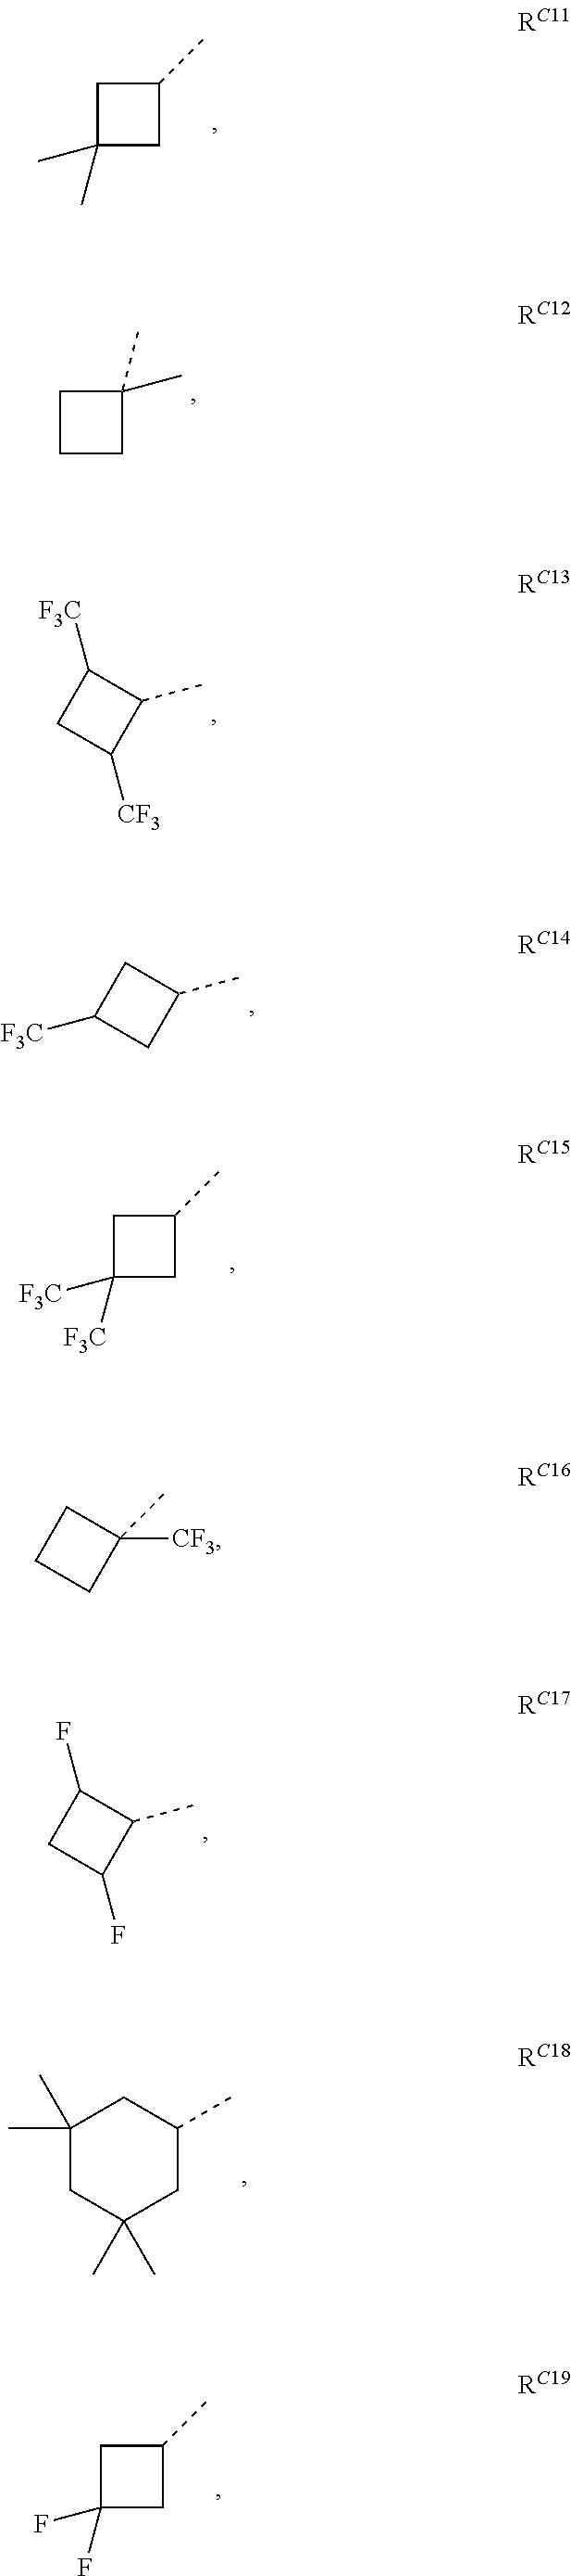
C1C(C)(C)CC1C.C1CCC1(C)C.C1([F3C])CC([CF3])C1C.C1C([F3C])CC1C.C1(C)CC([F3C])([F3C])C1.C1(F)CC(F)C1C.C1(C)(C)CC(C)(C)CC(C)C1.C1(C)CC(F)(F)C1.C1CCC1([CF3])C
